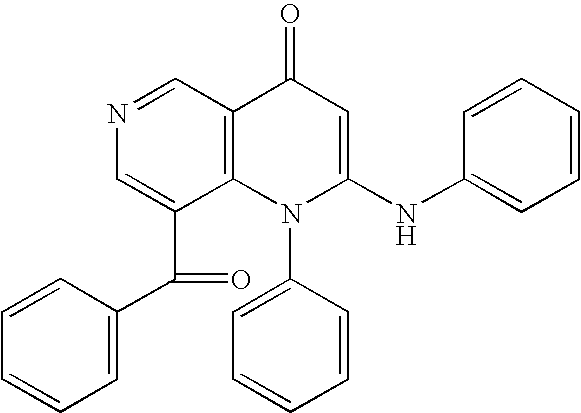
N1=CC2=C(N(C3=CC=CC=C3)C(NC3=CC=CC=C3)=CC2=O)C(C(C2=CC=CC=C2)=O)=C1
